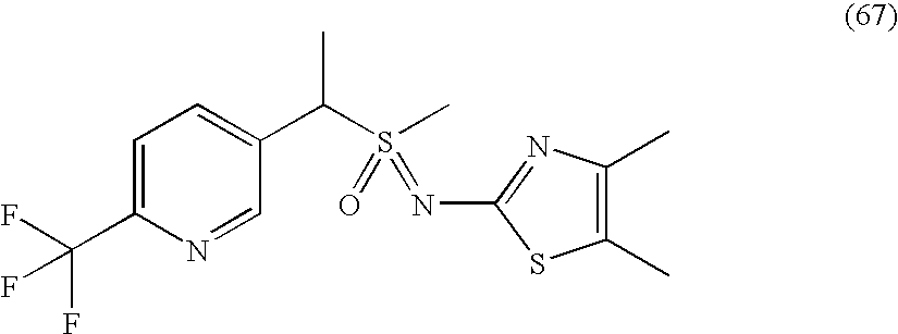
C1(C)=C(C)N=C(N=S(=O)(C)C(C2=CC=C(C(F)(F)F)N=C2)C)S1
